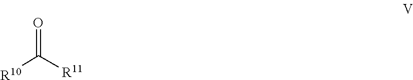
[R10]C([R11])=O
